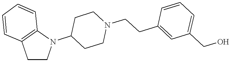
C1CN(C2CCN(CCC3=CC(CO)=CC=C3)CC2)C2=C1C=CC=C2
